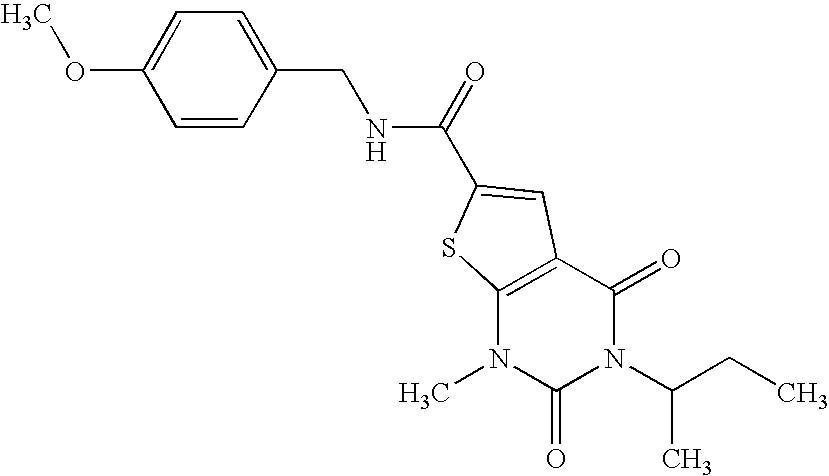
COC1=CC=C(CNC(=O)C2=CC3=C(N(C)C(=O)N(C(CC)C)C3=O)S2)C=C1
